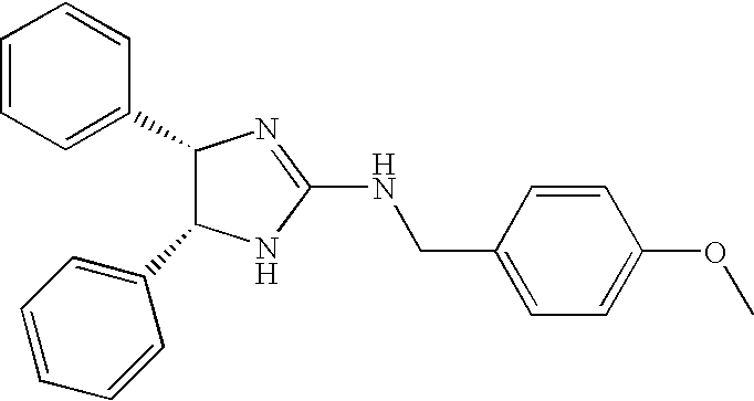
C1(C2C(C3=CC=CC=C3)NC(NCC3=CC=C(OC)C=C3)=N2)=CC=CC=C1
